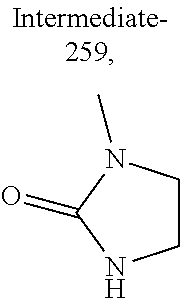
C1CN(C)C(=O)N1
